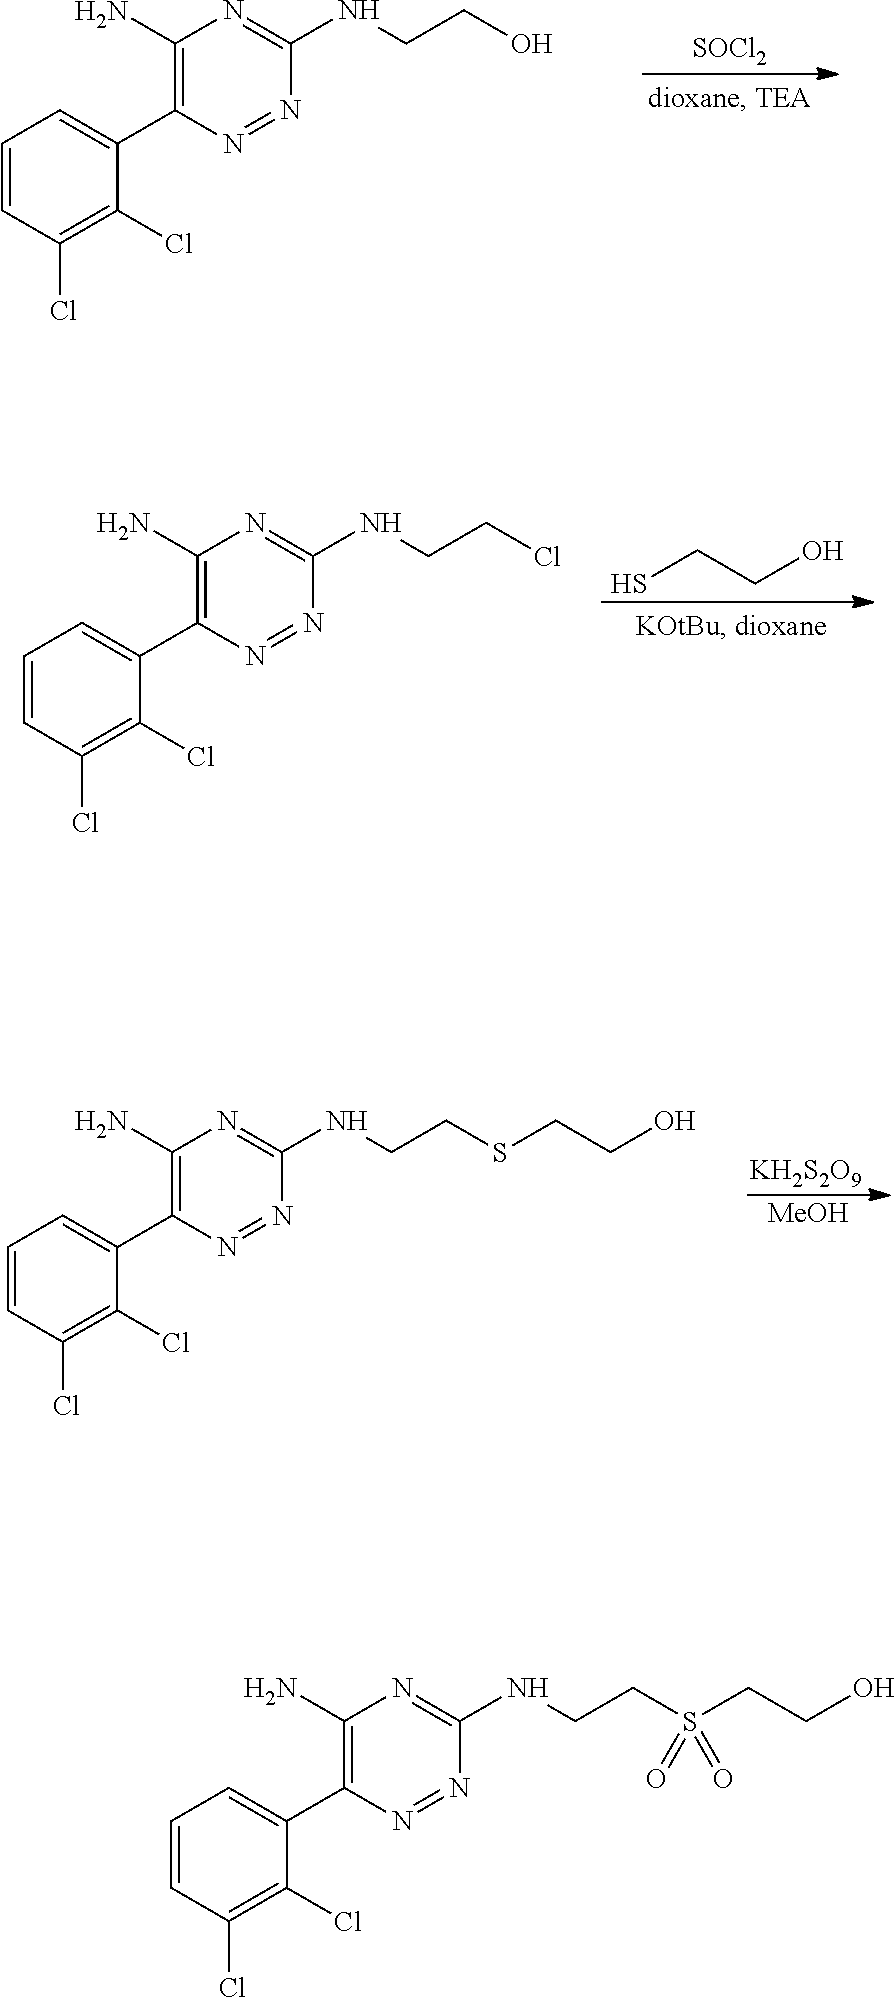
[SOCl2].C1=CC(Cl)=C(Cl)C(C2=C(N)N=C(NCCO)N=N2)=C1.SCCO.C1=CC(Cl)=C(Cl)C(C2=C(N)N=C(NCCCl)N=N2)=C1.[KH2S2O9].[MeOH].C1=CC(Cl)=C(Cl)C(C2=C(N)N=C(NCCSCCO)N=N2)=C1.C1=CC(Cl)=C(Cl)C(C2=C(N)N=C(NCCS(CCO)(=O)=O)N=N2)=C1
